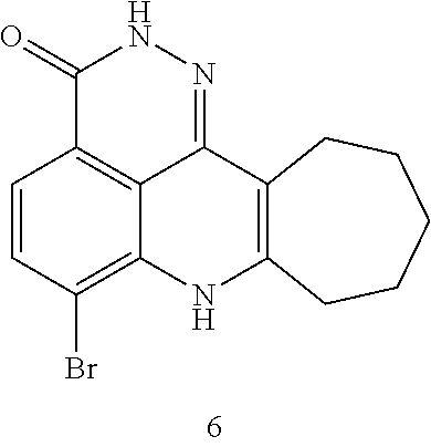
C1(=O)C2=C3C(=NN1)C1=C(NC3=C(Br)C=C2)CCCCC1
